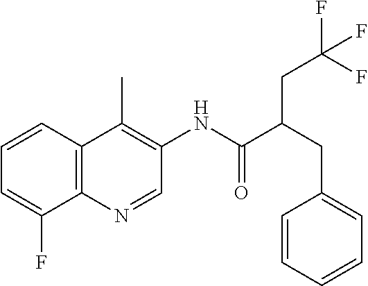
C12=C(C=CC=C1F)C(C)=C(NC(C(CC1=CC=CC=C1)CC(F)(F)F)=O)C=N2
